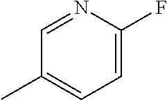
N1=CC(C)=CC=C1F
